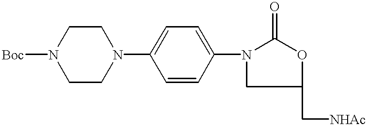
C1CN(C2=CC=C(N3CC(C[NHAc])OC3=O)C=C2)CCN1[Boc]
